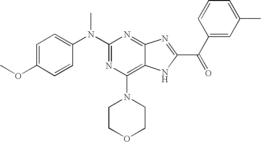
C1(N(C2=CC=C(OC)C=C2)C)=NC(N2CCOCC2)=C2C(=N1)N=C(C(C1=CC(C)=CC=C1)=O)N2
